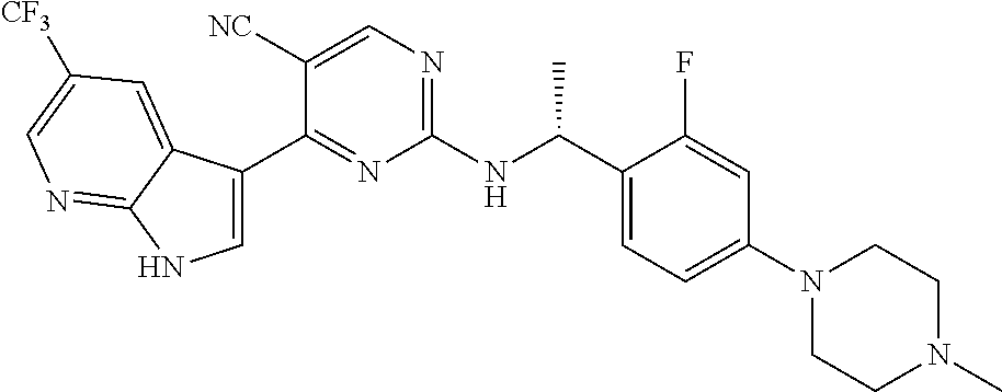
C1=C(C2=NC(NC(C3=CC=C(N4CCN(C)CC4)C=C3F)C)=NC=C2[NC])C2=CC([CF3])=CN=C2N1
